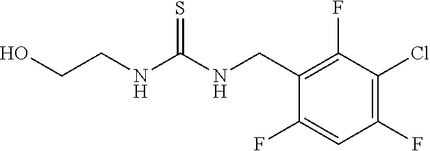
C1(CNC(NCCO)=S)=C(F)C(Cl)=C(F)C=C1F
